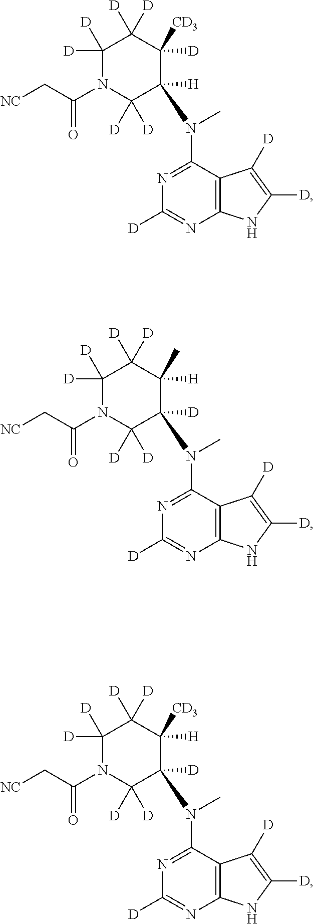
C12=C(C(N(C)C3([H])C([D])([D])N(C(C[NC])=O)C([D])([D])C([D])([D])C3([D])[CD3])=NC([D])=N1)C([D])=C([D])N2.C12=C(C(N(C)C3([D])C([D])([D])N(C(C[NC])=O)C([D])([D])C([D])([D])C3([H])C)=NC([D])=N1)C([D])=C([D])N2.C12=C(C(N(C)C3([D])C([D])([D])N(C(C[NC])=O)C([D])([D])C([D])([D])C3([H])[CD3])=NC([D])=N1)C([D])=C([D])N2
